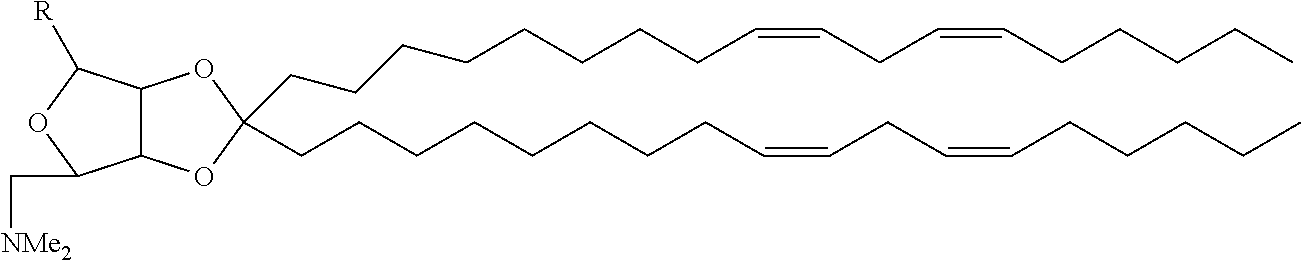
O1C(CCCCCCCCC=CCC=CCCCCC)(CCCCCCCCC=CCC=CCCCCC)OC2C1C(C[NMe2])OC2[R]
